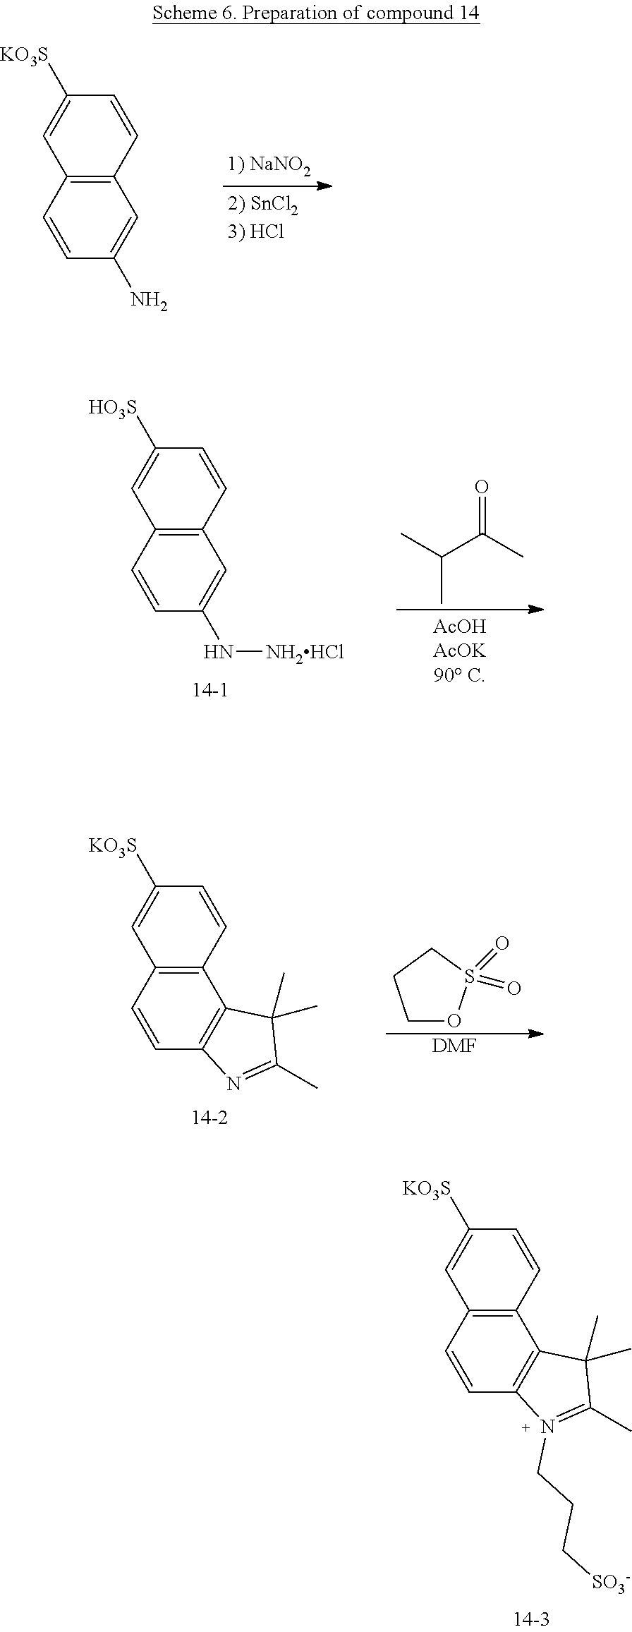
C12=C(C=CC3=C1C(C)(C)C(C)=N3CCC[SO3-])C=C([KO3S])C=C2.C12=C(C=CC(N)=C1)C=C([KO3S])C=C2.C12=C(C=CC(N[NH2HCl])=C1)C=C([HO3S])C=C2.CC(C(C)=O)C.C12=C(C=CC3=C1C(C)(C)C(C)=N3)C=C([KO3S])C=C2.C1OS(=O)(=O)CC1.[DMF]
